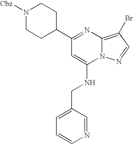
N1([Cbz])CCC(C2=NC3=C(Br)C=NN3C(NCC3=CC=CN=C3)=C2)CC1
